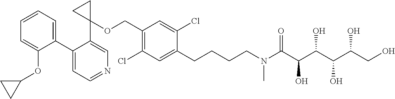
C1(C2=CC=CC=C2OC2CC2)=CC=NC=C1C1(OCC2=C(Cl)C=C(CCCCN(C(C(C(C(C(CO)O)O)O)O)=O)C)C(Cl)=C2)CC1
